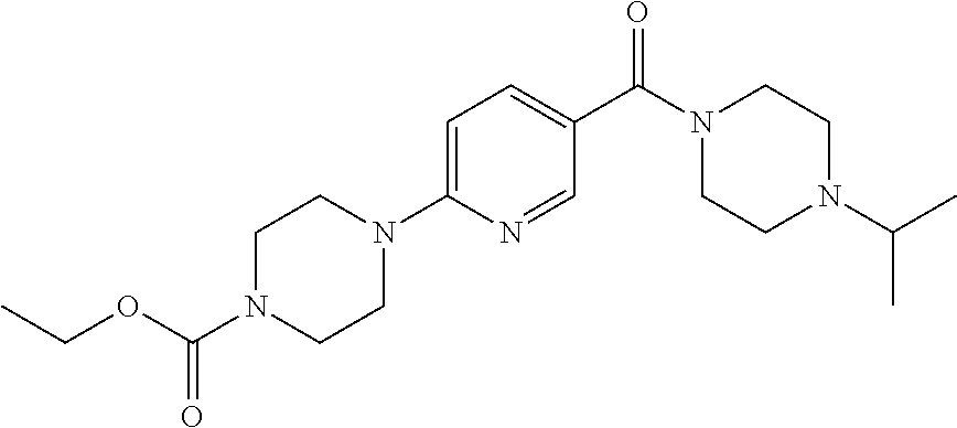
N1(C2=CC=C(C(N3CCN(C(C)C)CC3)=O)C=N2)CCN(C(OCC)=O)CC1
